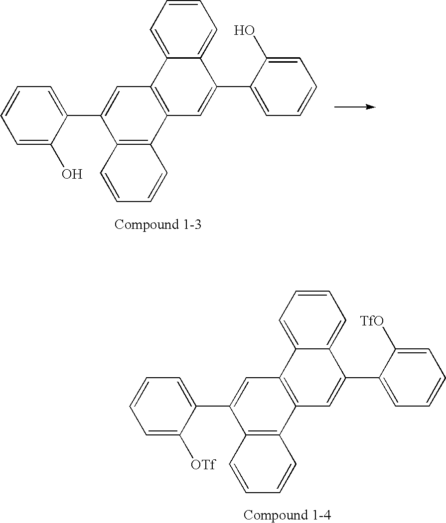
C1=CC=C2C(=C1)C(C1=CC=CC=C1[TfO])=CC1=C2C=C(C2=CC=CC=C2[OTf])C2=C1C=CC=C2.C1=CC=C2C(=C1)C(C1=CC=CC=C1O)=CC1=C2C=C(C2=CC=CC=C2O)C2=C1C=CC=C2
